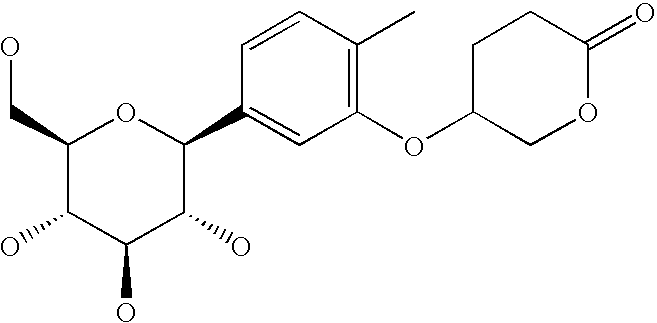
C1(CO)C(O)C(O)C(O)C(C2=CC(OC3CCC(=O)OC3)=C(C)C=C2)O1
